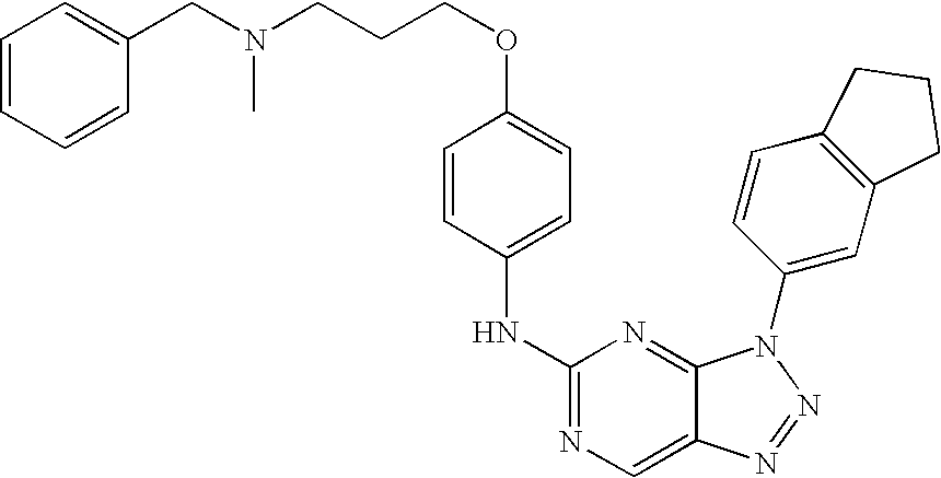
N(C1=NC=C2C(=N1)N(C1=CC3=C(C=C1)CCC3)N=N2)C1=CC=C(OCCCN(CC2=CC=CC=C2)C)C=C1
